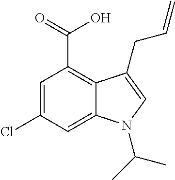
C1=C(Cl)C=C2C(=C1C(=O)O)C(CC=C)=CN2C(C)C
